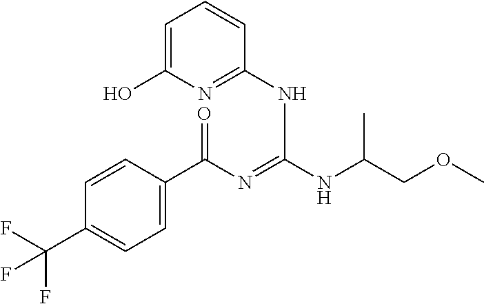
C1=CC(C(N=C(NC(COC)C)NC2=NC(O)=CC=C2)=O)=CC=C1C(F)(F)F
